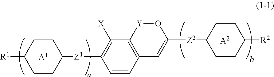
[A1].C1([Z1]C2=C([X])C3=C(C=C2)C=C([Z2]C2CCC([R2])CC2)O[Y]3)CCC([R1])CC1.[A2]
